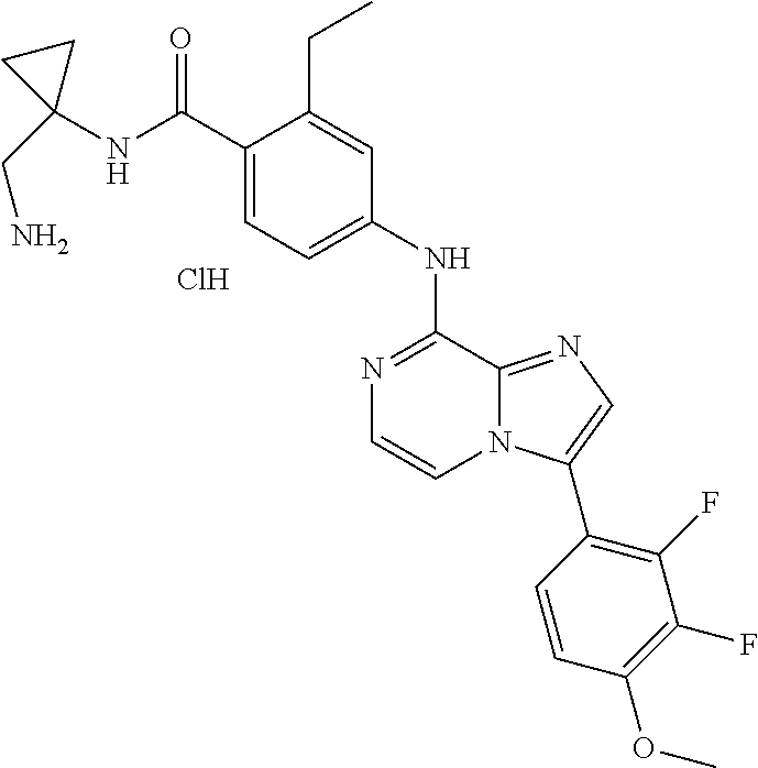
C1(NC2=NC=CN3C2=NC=C3C2=C(F)C(F)=C(OC)C=C2)=CC=C(C(NC2(CN)CC2)=O)C(CC)=C1.Cl
